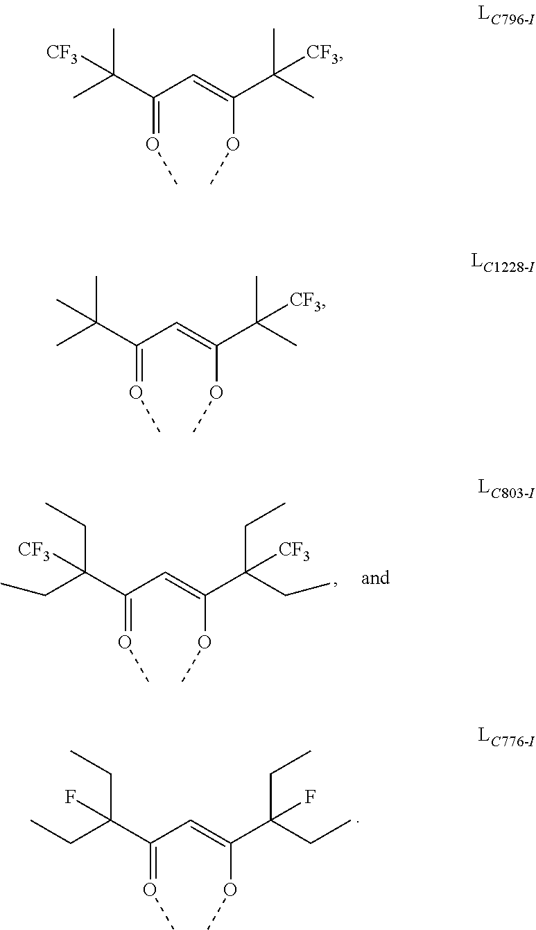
C(=OC)(C=C(OC)C(CC)(CC)[CF3])C(CC)(CC)[CF3].C(=OC)(C=C(OC)C(CC)(CC)F)C(CC)(CC)F.C(=OC)(C=C(OC)C(C)(C)[CF3])C(C)(C)[CF3].C(=OC)(C=C(OC)C(C)(C)[CF3])C(C)(C)C
